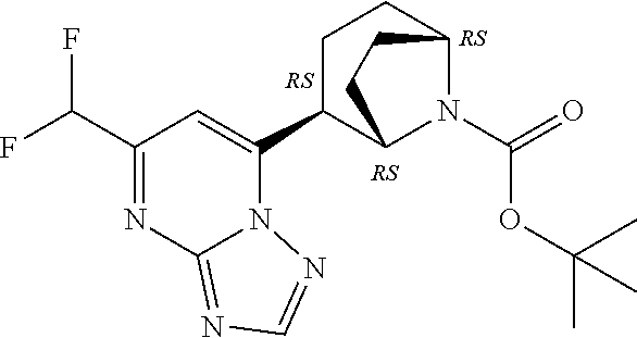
C1(C(F)F)=NC2=NC=NN2C(C2C3N(C(=O)OC(C)(C)C)C(CC2)CC3)=C1
